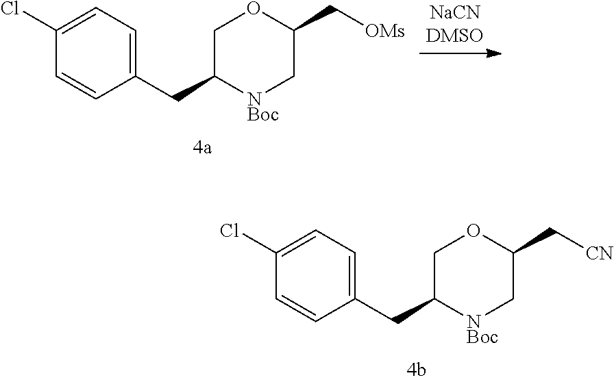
C1(Cl)=CC=C(CC2[NBoc]CC(C[CN])OC2)C=C1.C1(Cl)=CC=C(CC2[NBoc]CC(C[OMs])OC2)C=C1
